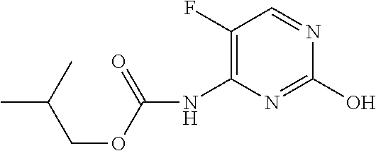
C1(F)=C(NC(OCC(C)C)=O)N=C(O)N=C1
